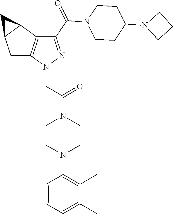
C(=O)(N1CCC(N2CCC2)CC1)C1=NN(CC(=O)N2CCN(C3=C(C)C(C)=CC=C3)CC2)C2=C1C1C(C2)C1
